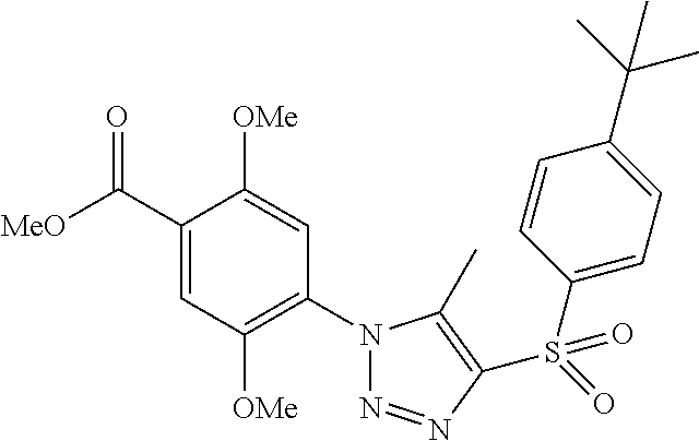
C1(C([MeO])=O)=CC([OMe])=C(N2N=NC(S(=O)(C3=CC=C(C(C)(C)C)C=C3)=O)=C2C)C=C1[OMe]
